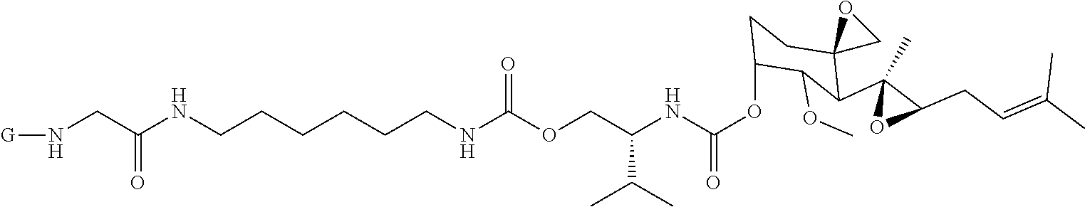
C(CCCCNC(OCC(NC(OC1CCC2(C(C3(C)OC3CC=C(C)C)C1OC)CO2)=O)C(C)C)=O)CNC(CN[G])=O
